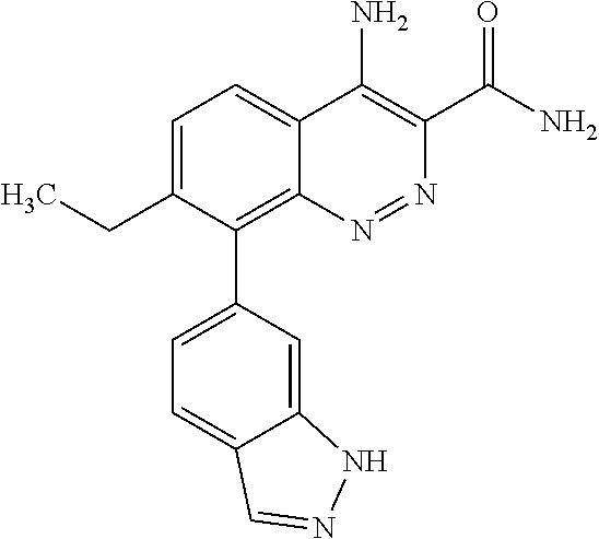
C1=C(CC)C(C2=CC=C3C(=C2)NN=C3)=C2C(=C1)C(N)=C(C(N)=O)N=N2
